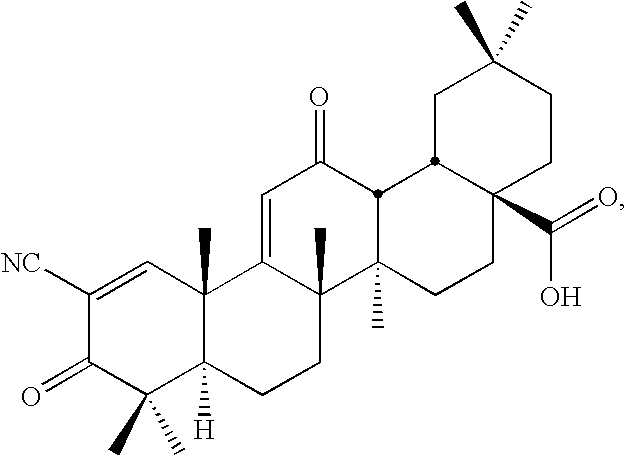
C1([NC])=CC2(C)C([H])(C(C)(C)C1=O)CCC1(C)C2=CC(=O)C2C1(C)CCC1(C(=O)O)CCC(C)(C)CC12
